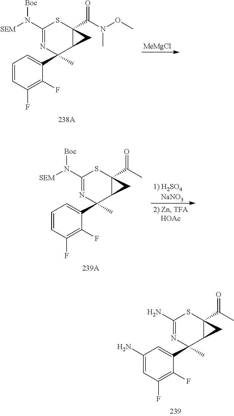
C1(N)=CC(F)=C(F)C(C2(C)N=C(N)SC3(C(C)=O)C2C3)=C1.[MeMgCl].C1=CC(F)=C(F)C(C2(C)N=C(N([SEM])[Boc])SC3(C(N(OC)C)=O)C2C3)=C1.[1) H2SO4    NaNO3].C1=CC(F)=C(F)C(C2(C)N=C(N([SEM])[Boc])SC3(C(C)=O)C2C3)=C1
